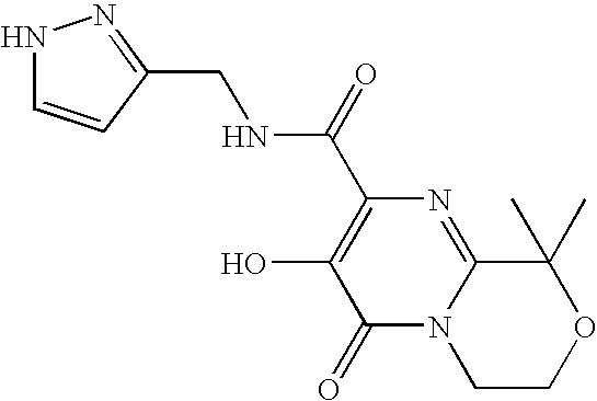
C1COC(C)(C)C2=NC(C(=O)NCC3=NNC=C3)=C(O)C(=O)N12
